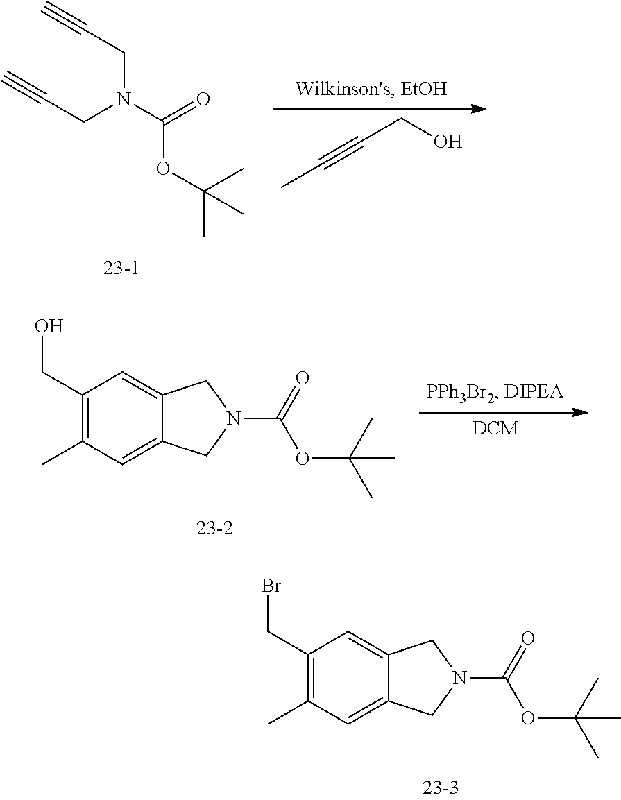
[DCM].C1(CO)=C(C)C=C2C(=C1)CN(C(=O)OC(C)(C)C)C2.C1(CBr)=C(C)C=C2C(=C1)CN(C(=O)OC(C)(C)C)C2.C#CCN(C(=O)OC(C)(C)C)CC#C.C(#CCO)C
